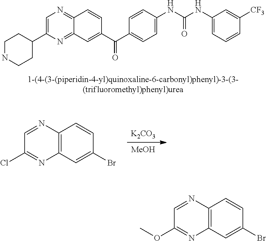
C1(C2=CN=C3C(=N2)C=C(C(C2=CC=C(NC(NC4=CC=CC([CF3])=C4)=O)C=C2)=O)C=C3)CCNCC1.[MeOH].[K2CO3].C12=C(C=C(Br)C=C1)N=C(Cl)C=N2.C12=C(C=C(Br)C=C1)N=C(OC)C=N2
